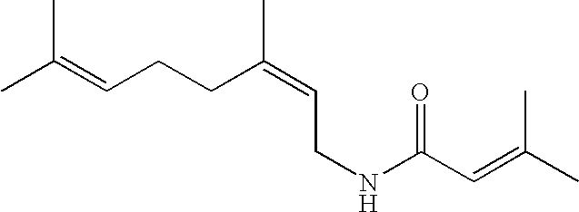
CC(=CCCC(=CCNC(C=C(C)C)=O)C)C
